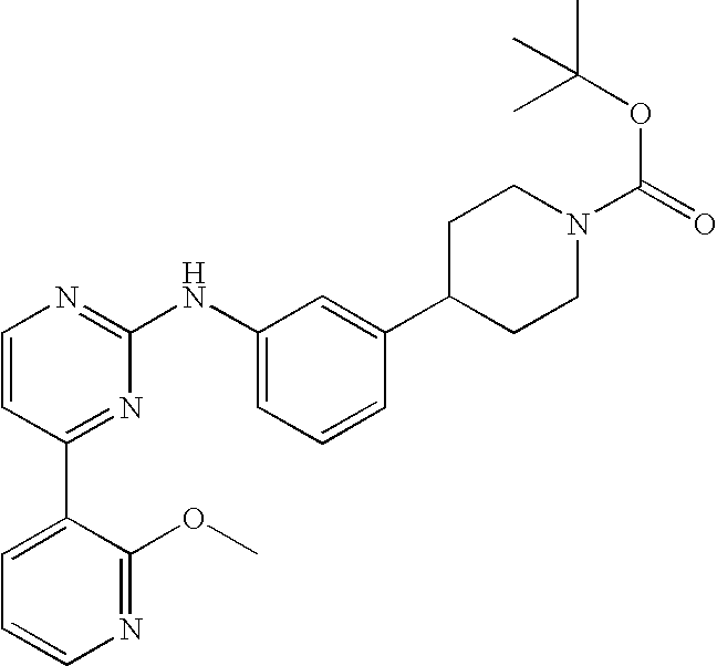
C1=CC(C2=CC=CN=C2OC)=NC(NC2=CC=CC(C3CCN(C(=O)OC(C)(C)C)CC3)=C2)=N1
